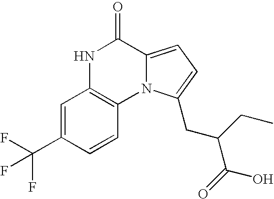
C1=C(C(F)(F)F)C=CC2=C1NC(=O)C1=CC=C(CC(C(O)=O)CC)N21
